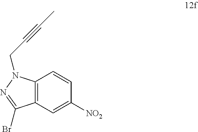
C12=C(C=C([NO2])C=C1)C(Br)=NN2CC#CC
